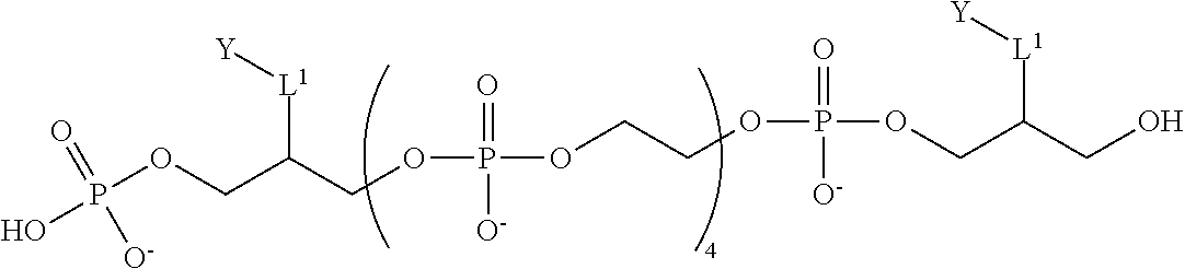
P(OCC(COP(OCCOP(OCC(CO)[L1][Y])(=O)[O-])(=O)[O-])[L1][Y])(O)(=O)[O-]
